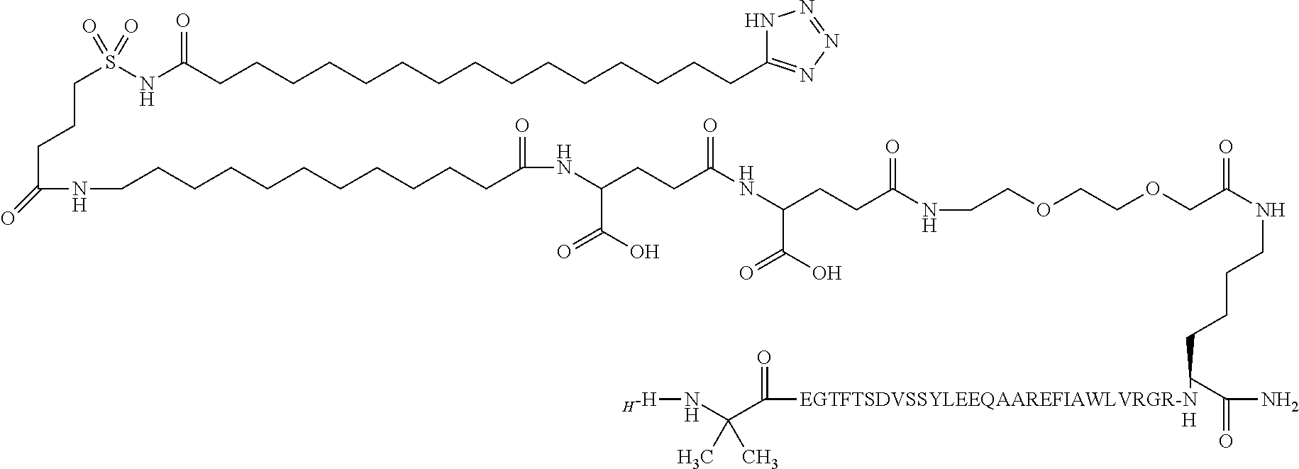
[H].[H-H]NC(C([EGTFTSDVSSYLEEQAAREFIAWLVRGR-N]C(C(N)=O)CCCCNC(=O)COCCOCCNC(CCC(NC(CCC(NC(=O)CCCCCCCCCCCNC(CCCS(=O)(NC(CCCCCCCCCCCCCCCC1=NN=NN1)=O)=O)=O)C(O)=O)=O)C(O)=O)=O)=O)(C)C
